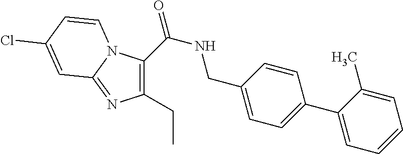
C1(C(=O)NCC2=CC=C(C3=CC=CC=C3C)C=C2)=C(CC)N=C2N1C=CC(Cl)=C2
